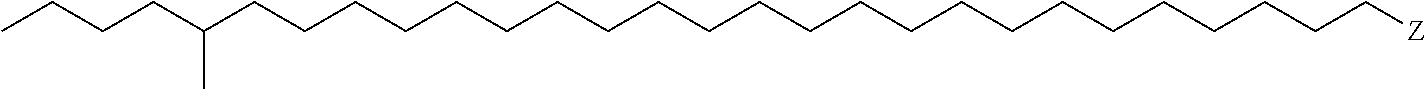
C(CCCCCCCCCCCCCCCCCCC[Z])CCCC(CCCC)C
